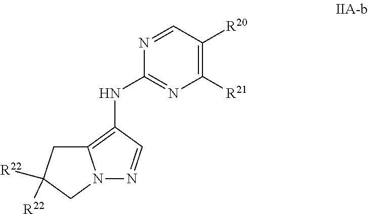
N12N=CC(NC3=NC([R21])=C([R20])C=N3)=C1CC([R22])([R22])C2
